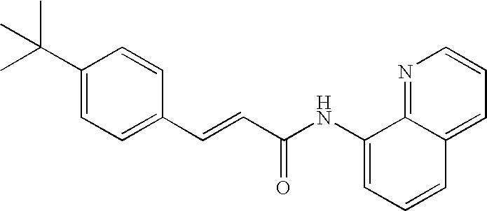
C(=CC(=O)NC1=CC=CC2=CC=CN=C12)C1=CC=C(C(C)(C)C)C=C1
